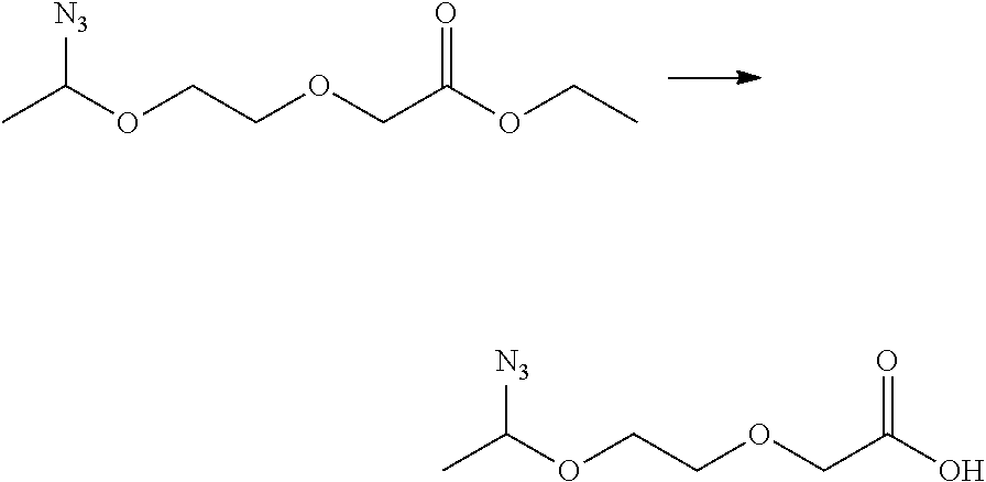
[N3]C(OCCOCC(OCC)=O)C.[N3]C(OCCOCC(O)=O)C
